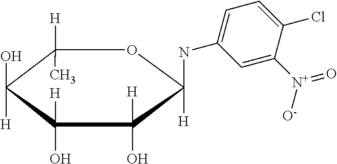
C1([H])(C)C(O)([H])C(O)([H])C([H])(O)C(NC2=CC=C(Cl)C([N+]([O-])=O)=C2)([H])O1
